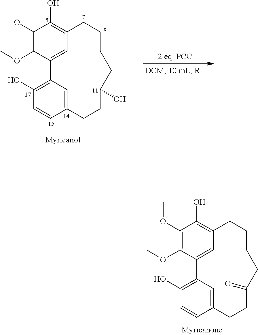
C1(OC)=C(OC)C2=CC(=C1O)CCCCC(O)CCC1=CC2=C(O)C=C1.C1(OC)=C(OC)C2=CC(=C1O)CCCCC(=O)CCC1=CC2=C(O)C=C1
